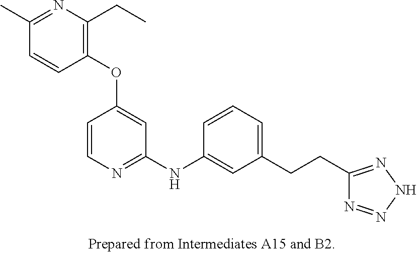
C1(OC2=CC(NC3=CC(CCC4=NNN=N4)=CC=C3)=NC=C2)=C(CC)N=C(C)C=C1
